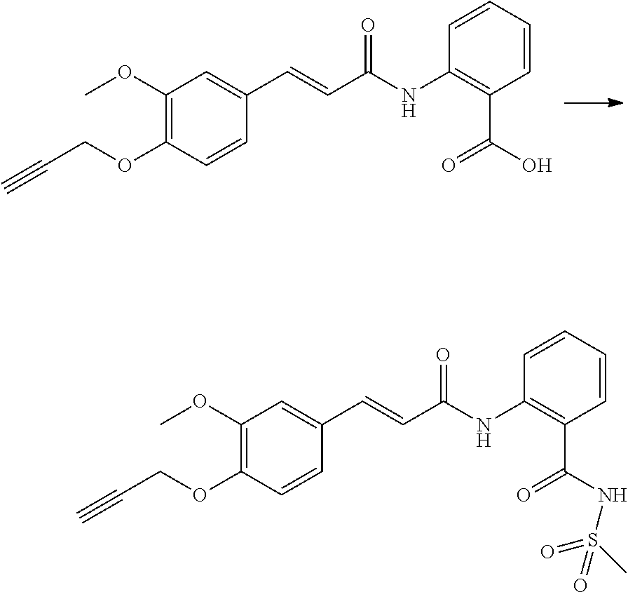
C1=CC=CC(NC(C=CC2=CC(OC)=C(OCC#C)C=C2)=O)=C1C(O)=O.C1=CC=CC(NC(C=CC2=CC(OC)=C(OCC#C)C=C2)=O)=C1C(NS(C)(=O)=O)=O
